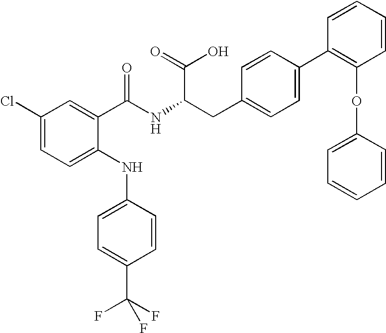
C1(Cl)=CC=C(NC2=CC=C(C(F)(F)F)C=C2)C(C(NC(CC2=CC=C(C3=C(OC4=CC=CC=C4)C=CC=C3)C=C2)C(=O)O)=O)=C1
